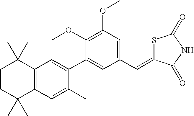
C1CC(C)(C)C2=C(C1(C)C)C=C(C1=CC(C=C3SC(=O)NC3=O)=CC(OC)=C1OC)C(C)=C2
